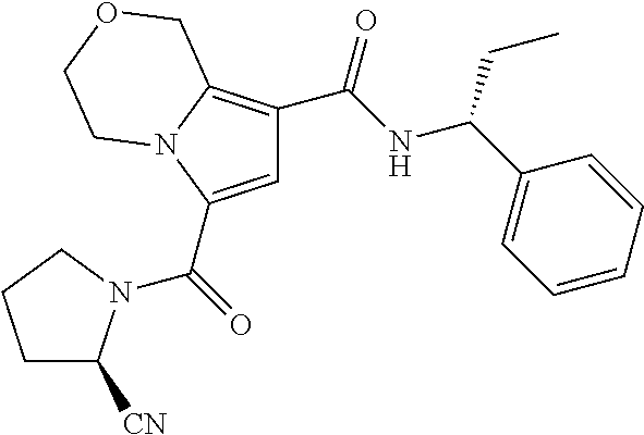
C1=C(C(=O)N2C([CN])CCC2)N2C(=C1C(NC(C1=CC=CC=C1)CC)=O)COCC2
